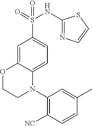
C1(N2C3=CC=C(S(=O)(NC4=NC=CS4)=O)C=C3OCC2)=C([NC])C=CC(C)=C1
